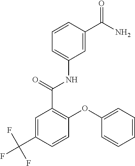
C1(OC2=C(C(=O)NC3=CC=CC(C(=O)N)=C3)C=C(C(F)(F)F)C=C2)=CC=CC=C1
